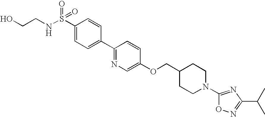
S(C1=CC=C(C2=NC=C(OCC3CCN(C4=NC(C(C)C)=NO4)CC3)C=C2)C=C1)(NCCO)(=O)=O
